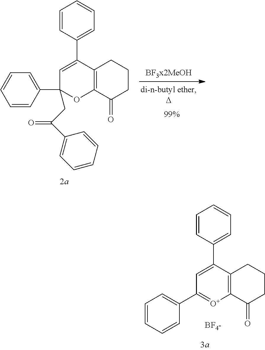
C1=C(C2=CC=CC=C2)C2=C(OC1(C1=CC=CC=C1)CC(C1=CC=CC=C1)=O)C(=O)CCC2.C1=C(C2=CC=CC=C2)C2=C([O+]=C1C1=CC=CC=C1)C(=O)CCC2.[BF4-]
